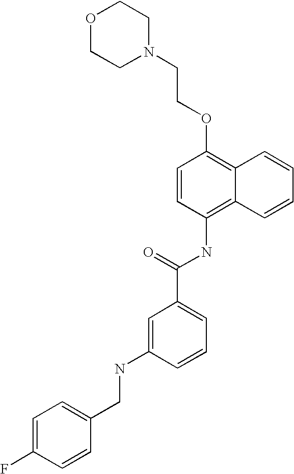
O1CCN(CCOC2=C3C(=C(NC(C4=CC=CC(NCC5=CC=C(F)C=C5)=C4)=O)C=C2)C=CC=C3)CC1
